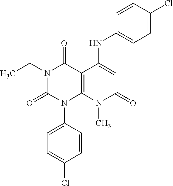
N1(CC)C(=O)N(C2=CC=C(Cl)C=C2)C2=C(C1=O)C(NC1=CC=C(Cl)C=C1)=CC(=O)N2C
